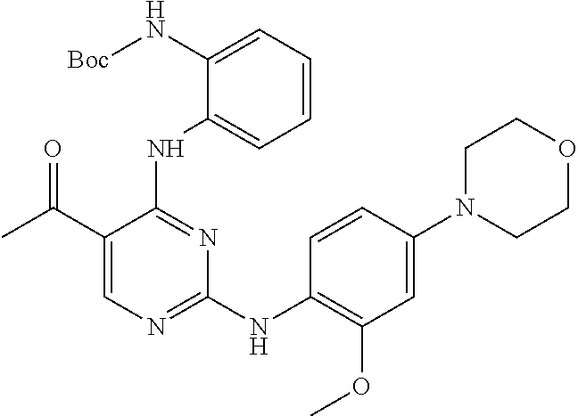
C1(N[Boc])=CC=CC=C1NC1=NC(NC2=C(OC)C=C(N3CCOCC3)C=C2)=NC=C1C(=O)C
